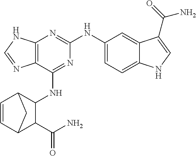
C12=C(C(NC3C4C=CC(C3C(N)=O)C4)=NC(NC3=CC=C4C(=C3)C(C(=O)N)=CN4)=N1)N=CN2
